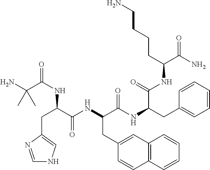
C(CCCC(C(N)=O)NC(=O)C(CC1=CC=CC=C1)NC(=O)C(NC(=O)C(CC1=CNC=N1)NC(C(N)(C)C)=O)CC1=CC2=C(C=C1)C=CC=C2)N
